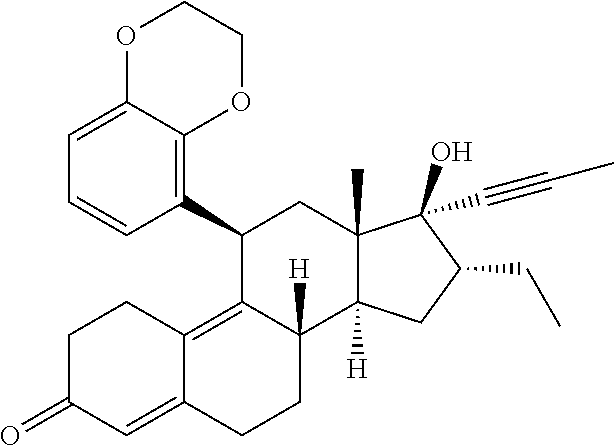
C1=C2C(=C(C3C4=C5C(=CC(=O)CC5)CCC4([H])C4([H])C(C)(C3)C(O)(C#CC)C(CC)C4)C=C1)OCCO2
